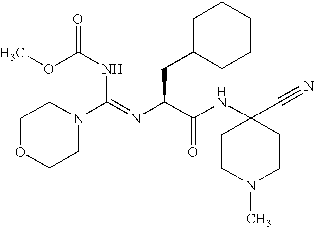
C1OCCN(C(=NC(C(NC2(C#N)CCN(C)CC2)=O)CC2CCCCC2)NC(OC)=O)C1
